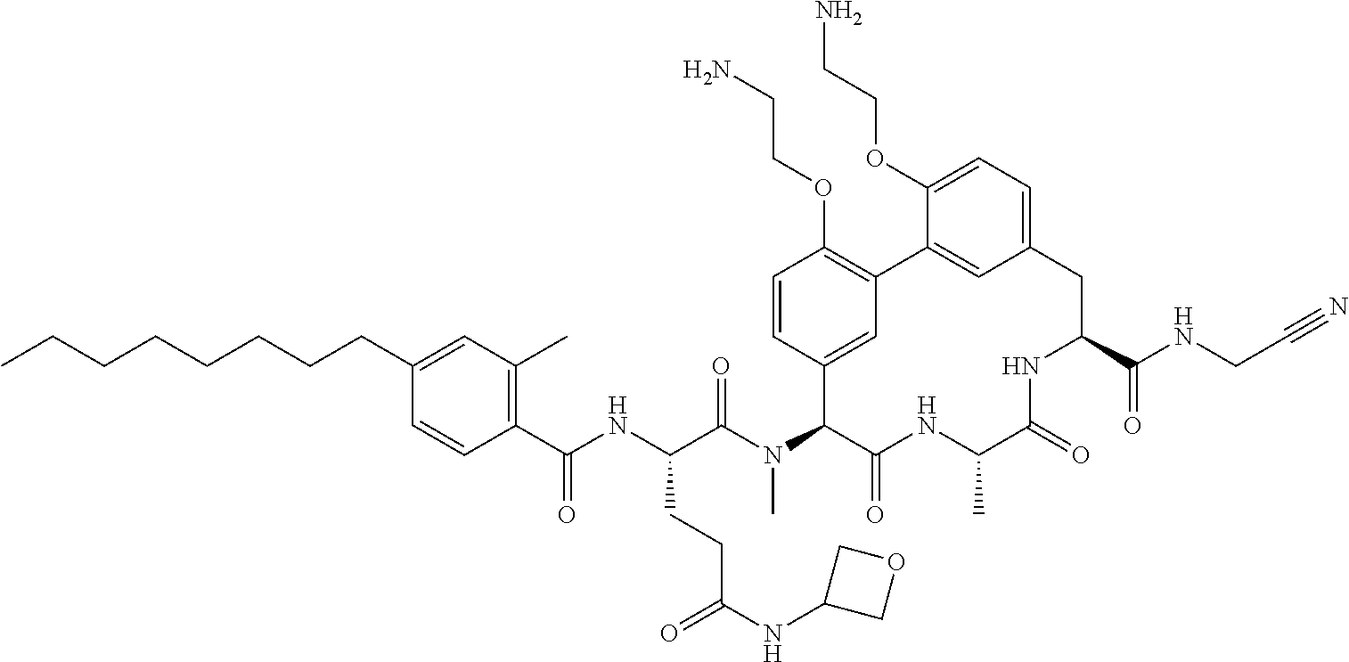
C1(C(NC(C(N(C2C(=O)NC(C)C(=O)NC(C(NCC#N)=O)CC3=CC=C(OCCN)C(=C3)C3=C(OCCN)C=CC2=C3)C)=O)CCC(NC2COC2)=O)=O)=C(C)C=C(CCCCCCCC)C=C1
